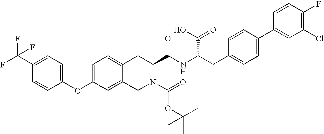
C12=CC=C(OC3=CC=C(C(F)(F)F)C=C3)C=C1CN(C(=O)OC(C)(C)C)C(C(NC(CC1=CC=C(C3=CC(Cl)=C(F)C=C3)C=C1)C(O)=O)=O)C2
